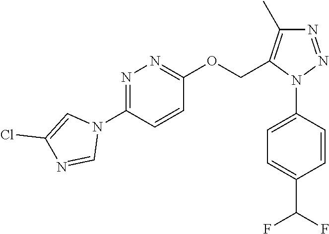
C1=CC(N2N=NC(C)=C2COC2=NN=C(N3C=C(Cl)N=C3)C=C2)=CC=C1C(F)F
